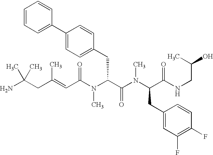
NC(CC(=CC(N(C(C(N(C(CC1=CC(F)=C(F)C=C1)C(NCC(O)C)=O)C)=O)CC1=CC=C(C2=CC=CC=C2)C=C1)C)=O)C)(C)C
